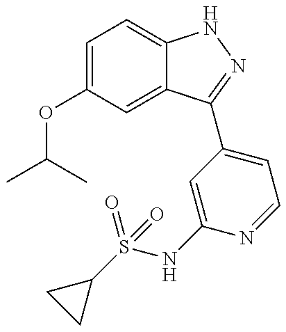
C1(OC(C)C)=CC=C2C(=C1)C(C1=CC=NC(NS(C3CC3)(=O)=O)=C1)=NN2
